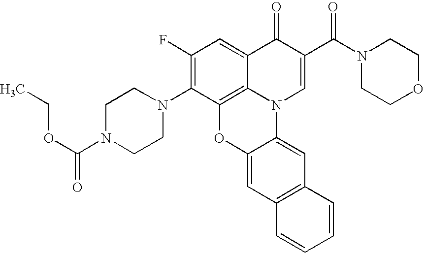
C1(F)=C(N2CCN(C(=O)OCC)CC2)C2=C3C(=C1)C(=O)C(C(N1CCOCC1)=O)=CN3C1=CC3=C(C=C1O2)C=CC=C3
